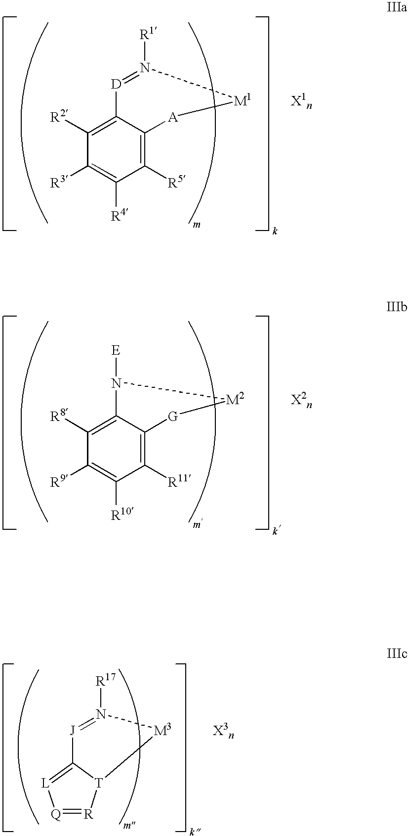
C1([R5])=C2C(=C([R2])C([R3])=C1[R4])[D]=N([R1])[M1][A]2.[X1n].[X2n].C1([R11])=C2C(=C([R8])C([R9])=C1[R10])N([E])[M2][G]2.[J]1=N([R17])[M3][T]2[R]=[Q][L]=C12.[X3n]
